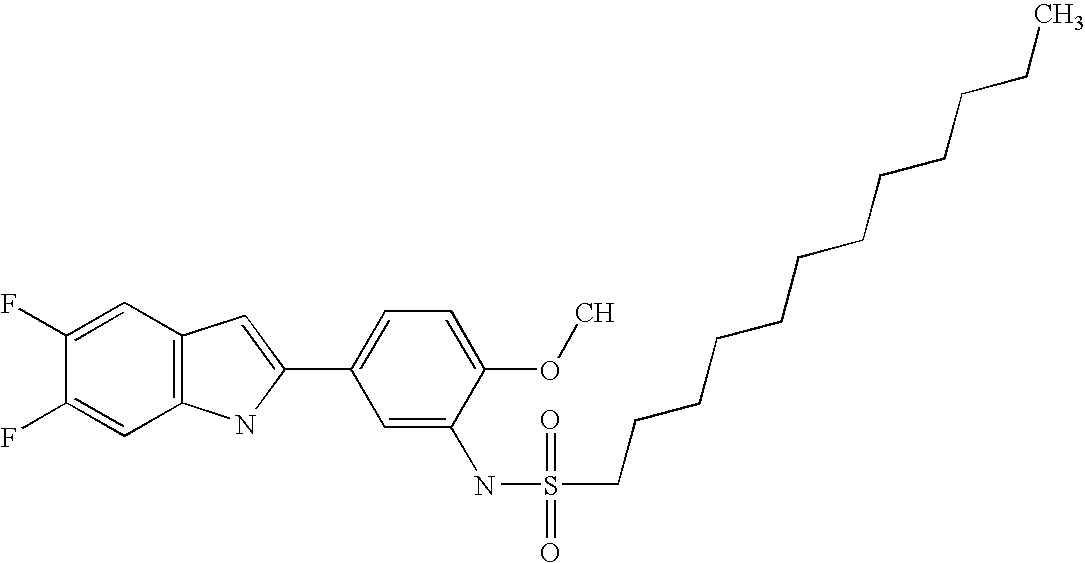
C1(F)=CC2=C(C=C1F)C=C(C1=CC=C(OC)C(NS(=O)(=O)CCCCCCCCCCCC)=C1)N2
